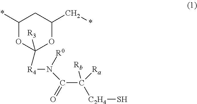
C1(*)OC([R3])([R4]N(C(C([Ra])([Rb])[C2H4]S)=O)[R0])OC(C*)C1
